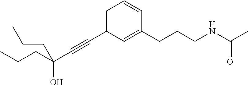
C(C#CC1=CC=CC(CCCNC(C)=O)=C1)(CCC)(O)CCC
